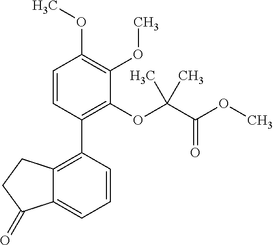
C12=C(C3=C(OC(C(OC)=O)(C)C)C(OC)=C(OC)C=C3)C=CC=C1C(=O)CC2
